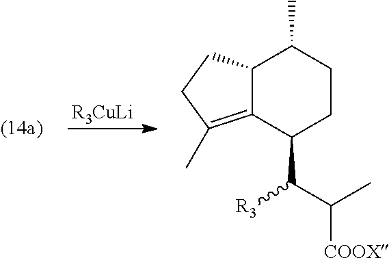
[R3CuLi].C12=C(C)CCC1C(C)CCC2C(C([COOX])C)[R3]
